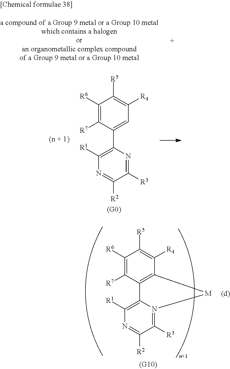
C1([R6])=C([R7])C(C2=C([R1])N=C([R2])C([R3])=N2)=CC([R4])=C1[R5].C1([R6])=C([R7])C2=C(C([R4])=C1[R5])[M]N1=C([R3])C([R2])=NC([R1])=C21
